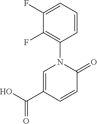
C1=C(C(O)=O)C=CC(=O)N1C1=C(F)C(F)=CC=C1
